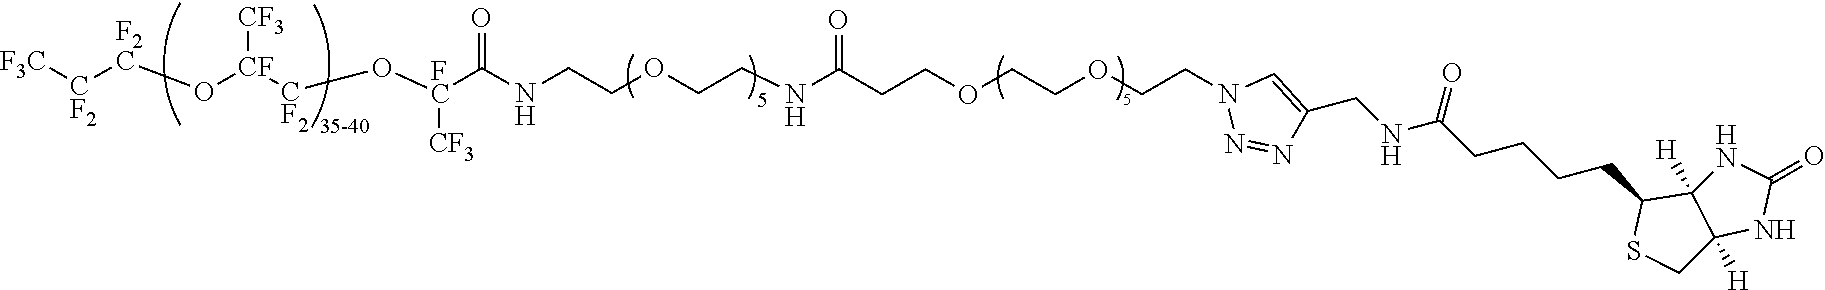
[CF2]([F2C]O[CF]([CF2]O[FC](C(NCCOCCNC(CCOCCOCCN1N=NC(CNC(CCCCC2SCC3([H])C2([H])NC(=O)N3)=O)=C1)=O)=O)[CF3])[CF3])[F3C]
